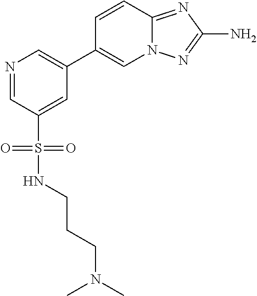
N1=CC(S(=O)(=O)NCCCN(C)C)=CC(C2=CN3C(=NC(N)=N3)C=C2)=C1
